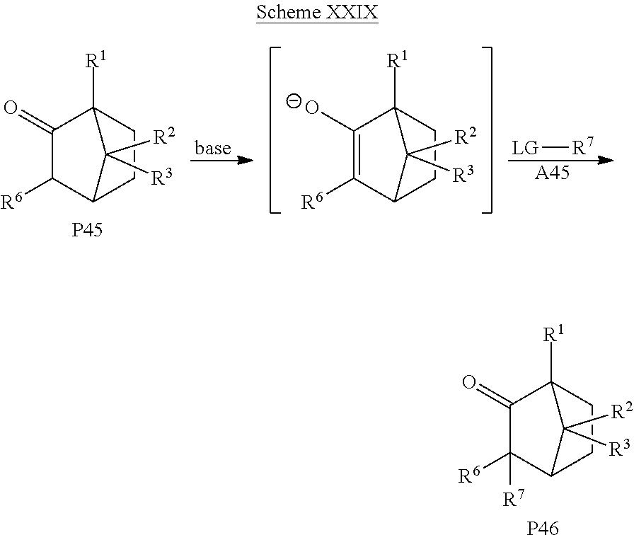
[base].[A45].[LG][R7].C1([R6])C2CCC([R1])(C1=O)C2([R2])[R3].[P45].C1([R6])=C([O-])C2([R1])CCC1C2([R2])[R3].C1([R6])([R7])C2CCC([R1])(C1=O)C2([R2])[R3].[P46]
